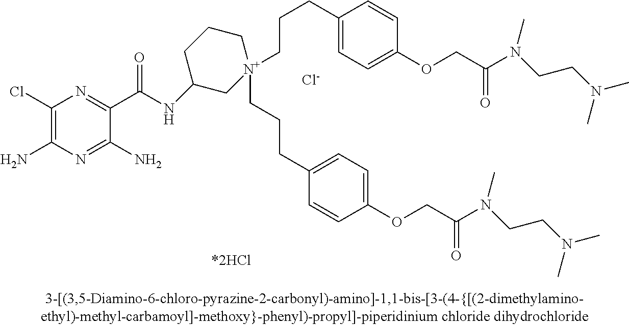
C1(Cl)=C(N)N=C(N)C(C(=O)NC2C[N+](CCCC3=CC=C(OCC(=O)N(C)CCN(C)C)C=C3)(CCCC3=CC=C(OCC(N(C)CCN(C)C)=O)C=C3)CCC2)=N1.[Cl-]
